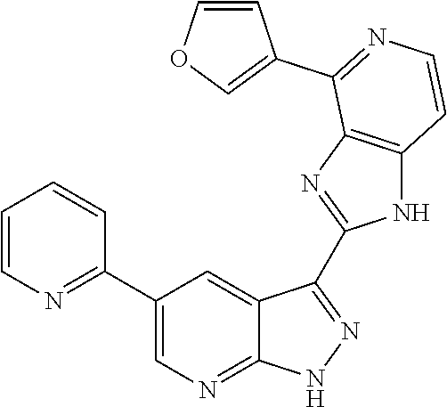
C1=CN=C(C2=CN=C3C(=C2)C(C2=NC4=C(N2)C=CN=C4C2=COC=C2)=N[N H]3)C=C1
